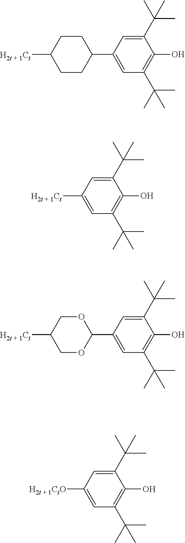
C1([H2t + 1Ct])CCC(C2=CC(C(C)(C)C)=C(O)C(C(C)(C)C)=C2)CC1.[H2t + 1Ct]C1=CC(C(C)(C)C)=C(O)C(C(C)(C)C)=C1.C1([H2t + 1Ct])COC(C2=CC(C(C)(C)C)=C(O)C(C(C)(C)C)=C2)OC1.[H2t + 1CtO]C1=CC(C(C)(C)C)=C(O)C(C(C)(C)C)=C1
